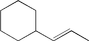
C1CCC(C=CC)CC1
